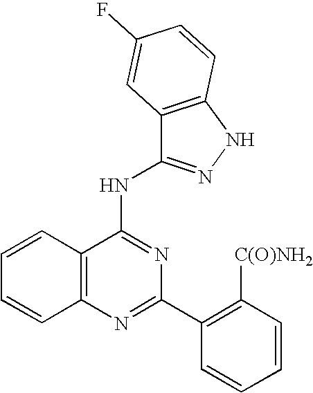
C12=C(N=C(C3=C([C(O)NH2])C=CC=C3)N=C1NC1=NNC3=C1C=C(F)C=C3)C=CC=C2
